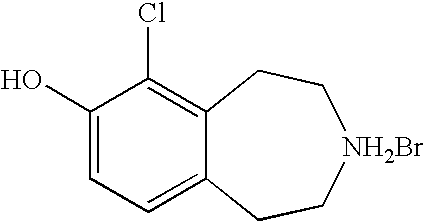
C1(O)=CC=C2C(=C1Cl)CC[NH2Br]CC2
